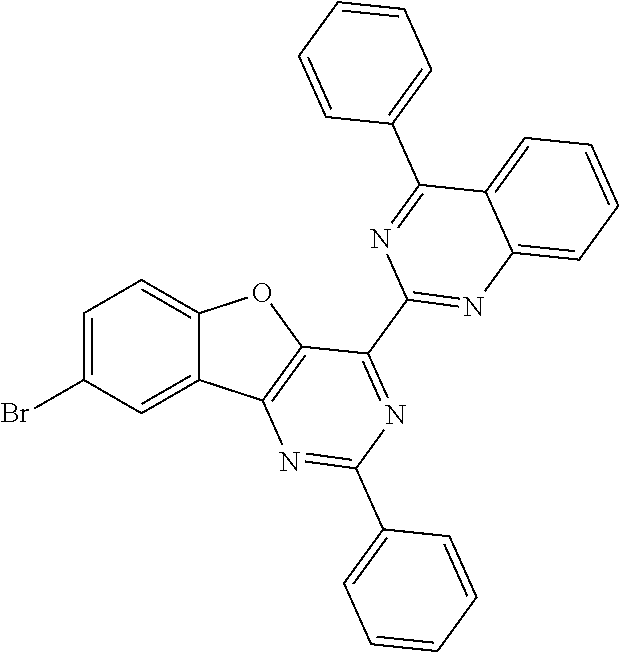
C12=CC=C(Br)C=C1C1=C(O2)C(C2=NC3=CC=CC=C3C(C3=CC=CC=C3)=N2)=NC(C2=CC=CC=C2)=N1
